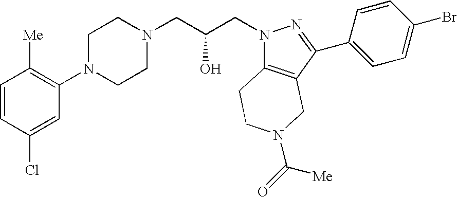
C1=CC(Cl)=CC(N2CCN(CC(CN3C4=C(C(C5=CC=C(Br)C=C5)=N3)CN(C(=O)[Me])CC4)O)CC2)=C1[Me]
